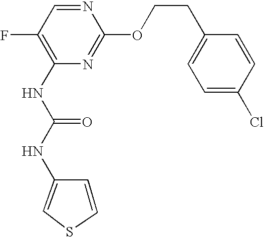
N1=CC(F)=C(NC(NC2=CSC=C2)=O)N=C1OCCC1=CC=C(Cl)C=C1
